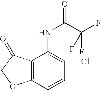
C12=C(C=CC(Cl)=C1NC(C(F)(F)F)=O)OCC2=O
